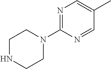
N1=C(N2CCNCC2)N=CC(C)=C1
